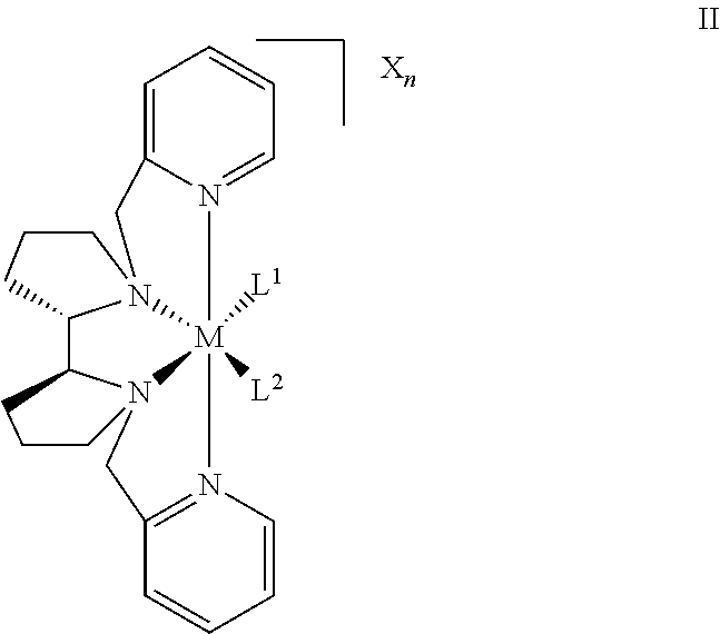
C12=CC=CC=N1[M]13([L1])([L2])N4=C(CN15C(C1N3(CCC1)C2)CCC5)C=CC=C4
